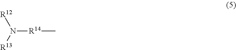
[R12]N([R13])[R14]C
